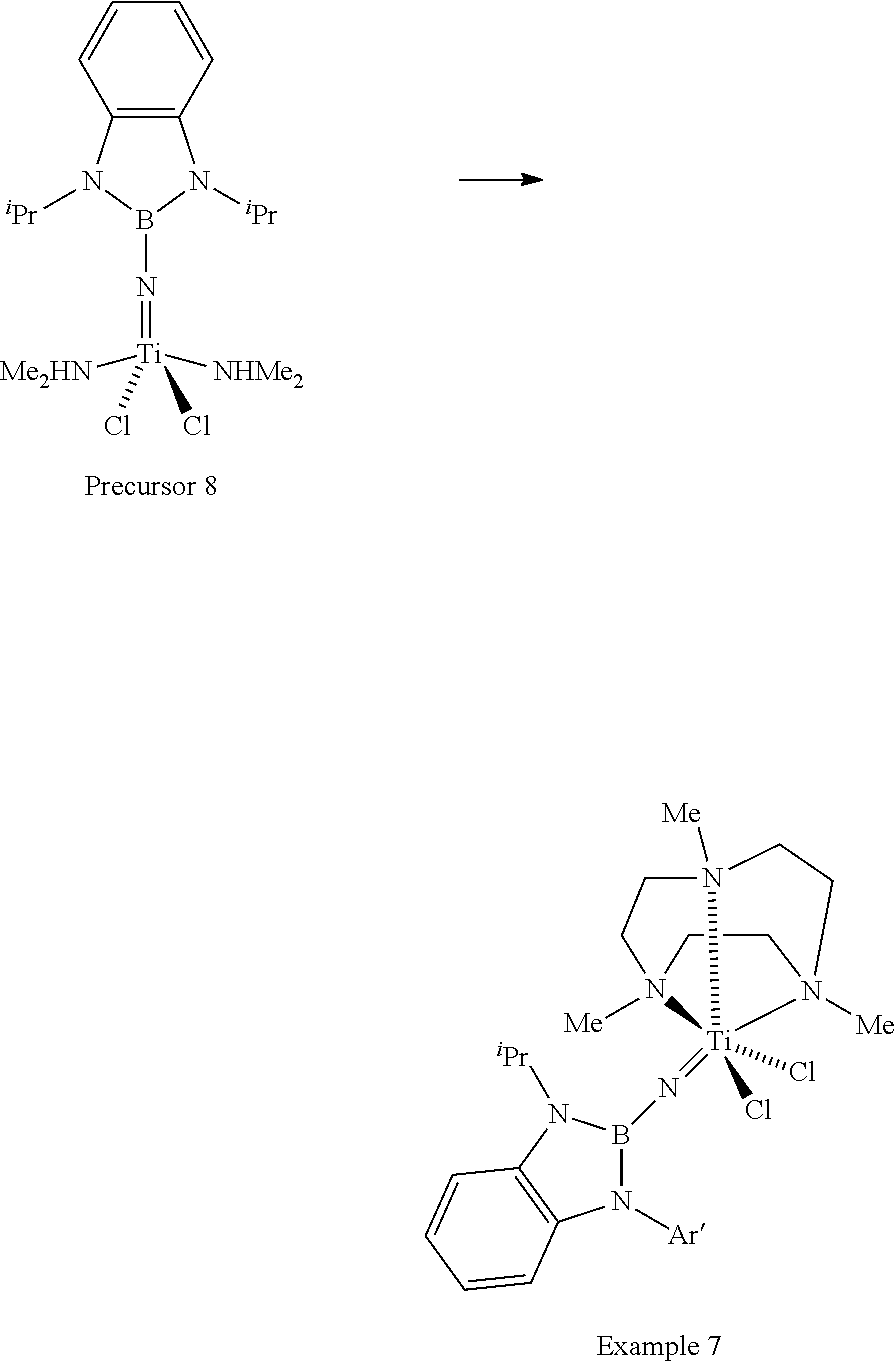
C12=C(N([iPr])B(N=[Ti]([NHMe2])([Me2HN])(Cl)Cl)N1[iPr])C=CC=C2.N1([Ar])B(N=[Ti]23(Cl)(Cl)N4([Me])CCN2([Me])CCN3([Me])CC4)N([iPr])C2=C1C=CC=C2
